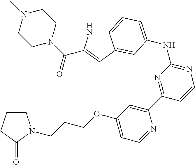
C12=CC=C(NC3=NC=CC(C4=CC(OCCCN5CCCC5=O)=CC=N4)=N3)C=C1C=C(C(N1CCN(C)CC1)=O)N2
